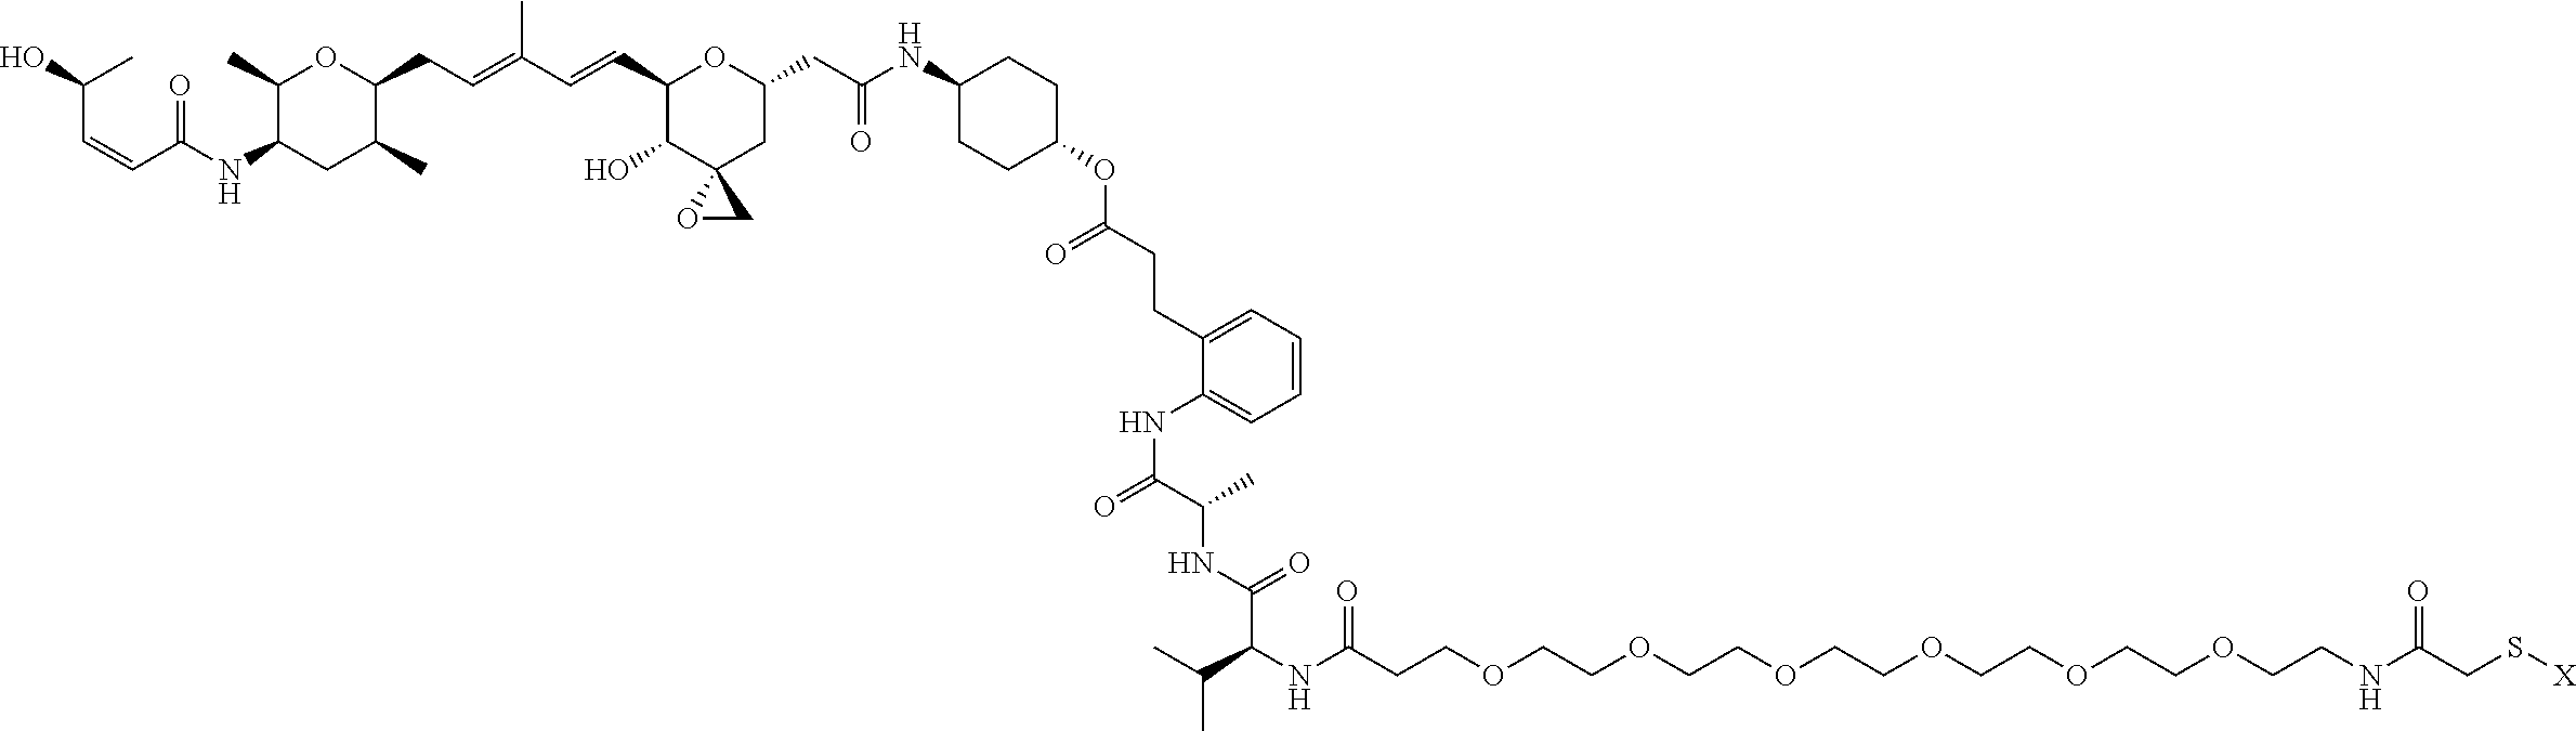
C1(C)C(NC(C=CC(O)C)=O)CC(C)C(CC=C(C=CC2C(O)C3(CC(CC(NC4CCC(OC(CCC5=CC=CC=C5NC(=O)C(C)NC(C(NC(CCOCCOCCOCCOCCOCCOCCNC(CS[X])=O)=O)C(C)C)=O)=O)CC4)=O)O2)OC3)C)O1
